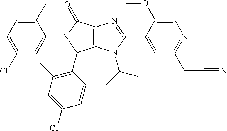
C12=C(N(C(C)C)C(C3=CC(CC#N)=NC=C3OC)=N1)C(C1=C(C)C=C(Cl)C=C1)N(C1=CC(Cl)=CC=C1C)C2=O
